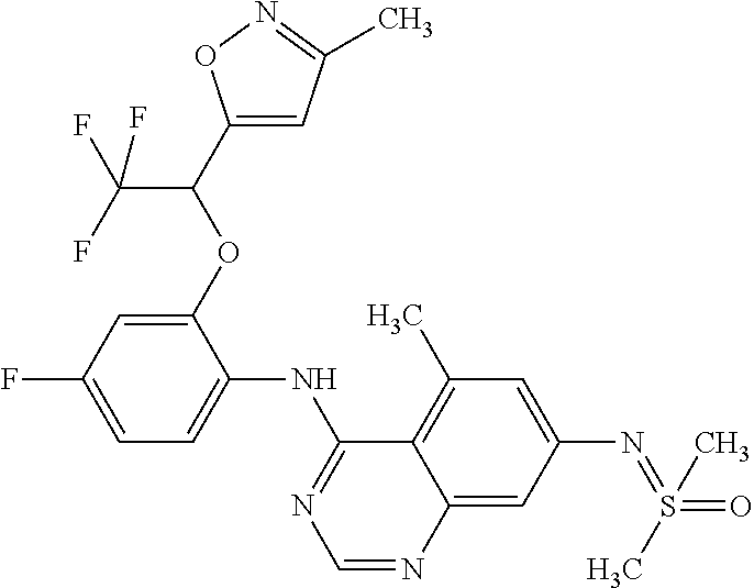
C1=C(F)C=C(OC(C(F)(F)F)C2=CC(C)=NO2)C(NC2=NC=NC3=CC(N=S(=O)(C)C)=CC(C)=C23)=C1
